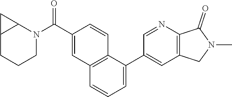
C12C(CCCN1C(C1=CC3=C(C=C1)C(C1=CC4=C(N=C1)C(=O)N(C)C4)=CC=C3)=O)C2
